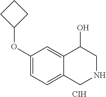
C1(OC2CCC2)=CC=C2C(=C1)C(O)CNC2.[CIH]
